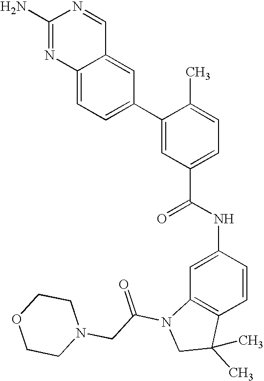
C12=CC=C(C3=CC(C(NC4=CC5=C(C=C4)C(C)(C)CN5C(CN4CCOCC4)=O)=O)=CC=C3C)C=C1C=NC(N)=N2
